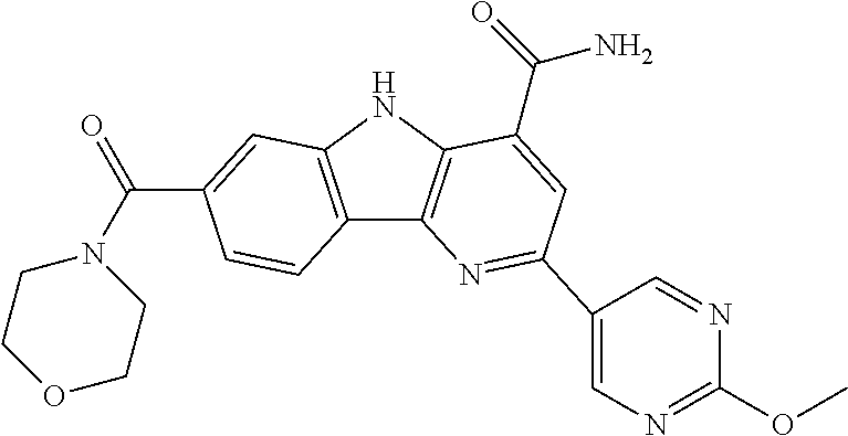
C12=C(NC3=C1N=C(C1=CN=C(OC)N=C1)C=C3C(=O)N)C=C(C(N1CCOCC1)=O)C=C2
